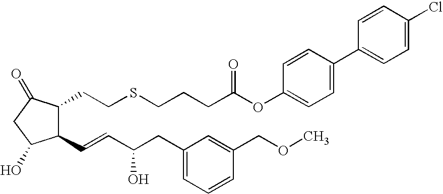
C1(C=CC(CC2=CC=CC(COC)=C2)O)C(CCSCCCC(OC2=CC=C(C3=CC=C(Cl)C=C3)C=C2)=O)C(=O)CC1O
